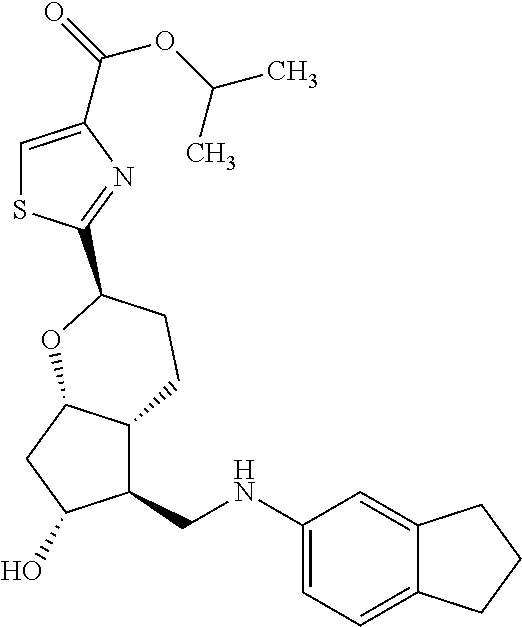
C1=C(C(OC(C)C)=O)N=C(C2CCC3C(CNC4=CC=C5C(=C4)CCC5)C(O)CC3O2)S1
